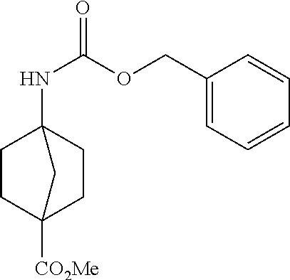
C1C2([CO2Me])CCC(NC(=O)OCC3=CC=CC=C3)(C1)C2
